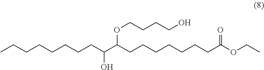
CCCCCCCCC(C(CCCCCCCC(OCC)=O)OCCCCO)O
